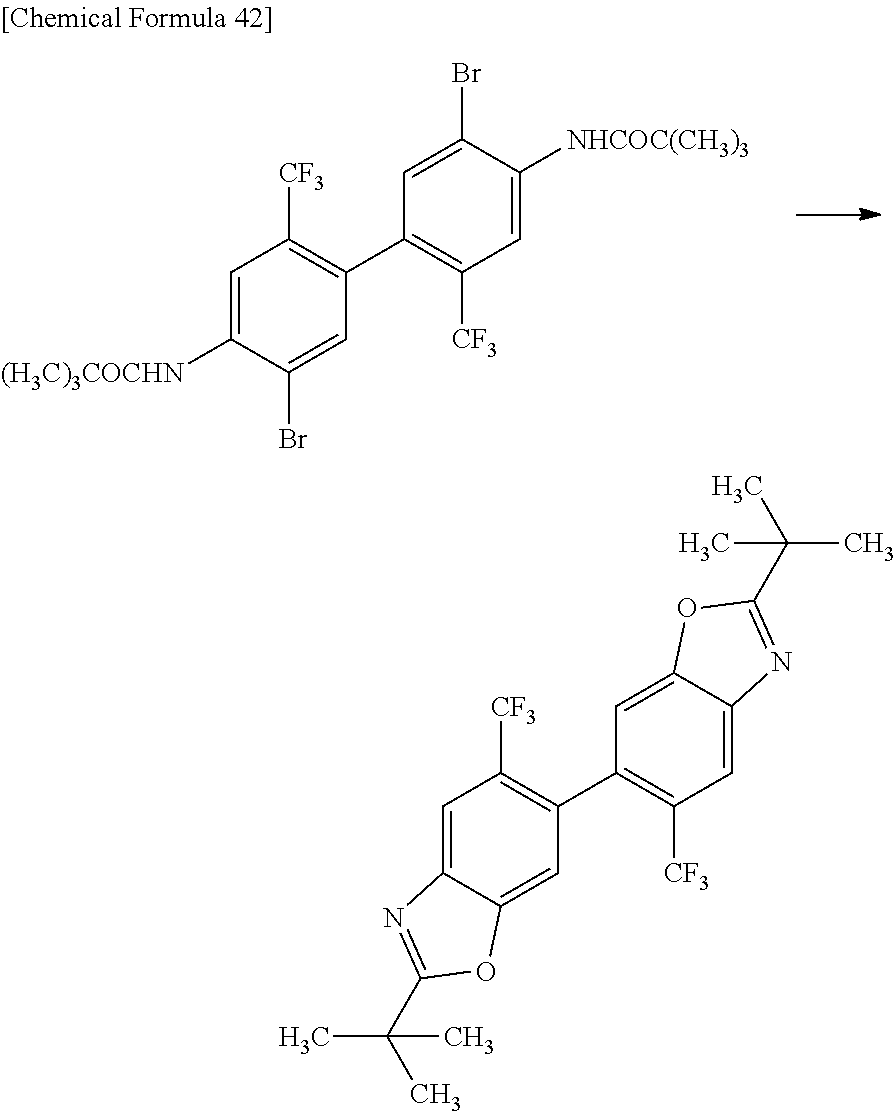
C1=C([(H3C)3COCHN])C(Br)=CC(C2=C([CF3])C=C([NHCOC(CH3)3])C(Br)=C2)=C1[CF3].C1=C2C(=CC(C3=C([CF3])C=C4C(=C3)OC(C(C)(C)C)=N4)=C1[CF3])OC(C(C)(C)C)=N2
